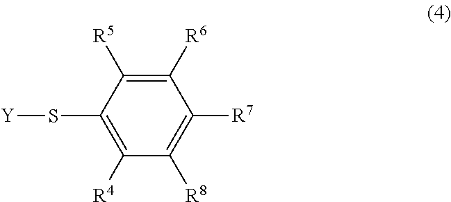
C1([R6])=C([R5])C(S[Y])=C([R4])C([R8])=C1[R7]
